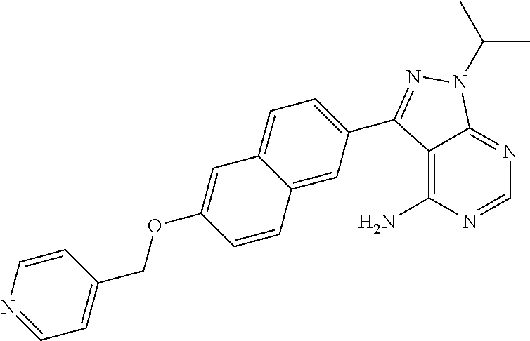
C1=NC(N)=C2C(=N1)N(C(C)C)N=C2C1=CC=C2C(=C1)C=CC(OCC1=CC=NC=C1)=C2
